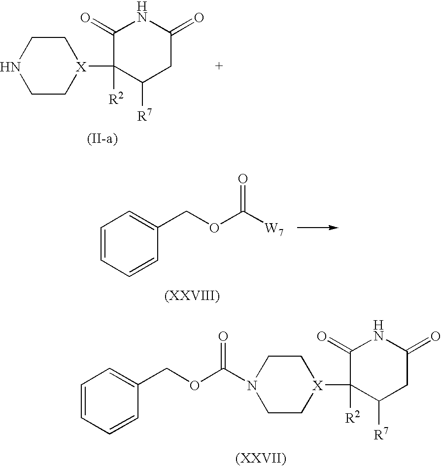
C1C[X](C2([R2])C([R7])CC(=O)NC2=O)CCN1.C1=CC=CC(COC([W7])=O)=C1.C1=CC=CC(COC(=O)N2CC[X](C3([R2])C([R7])CC(=O)NC3=O)CC2)=C1
